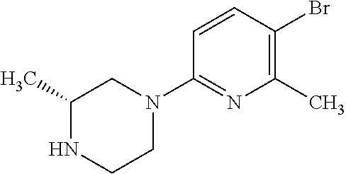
C1=CC(Br)=C(C)N=C1N1CC(C)NCC1
